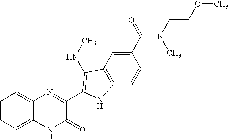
C1=C2C(=CC=C1)N=C(C1=C(NC)C3=C(C=CC(C(=O)N(C)CCOC)=C3)N1)C(=O)N2
